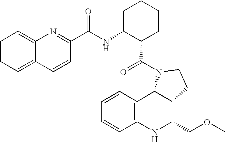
C1=CC2=C(C=C1)NC(COC)C1C2N(C(=O)C2CCCCC2NC(=O)C2=NC3=CC=CC=C3C=C2)CC1
